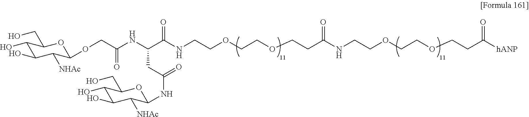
N(CCOCCOCCC([hANP])=O)C(CCOCCOCCNC(C(CC(NC1C([NHAc])C(O)C(O)C(CO)O1)=O)NC(COC1C([NHAc])C(O)C(O)C(CO)O1)=O)=O)=O
